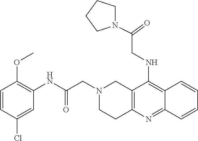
C1=CC(Cl)=CC(NC(CN2CC3=C(CC2)N=C2C(=C3NCC(=O)N3CCCC3)C=CC=C2)=O)=C1OC
